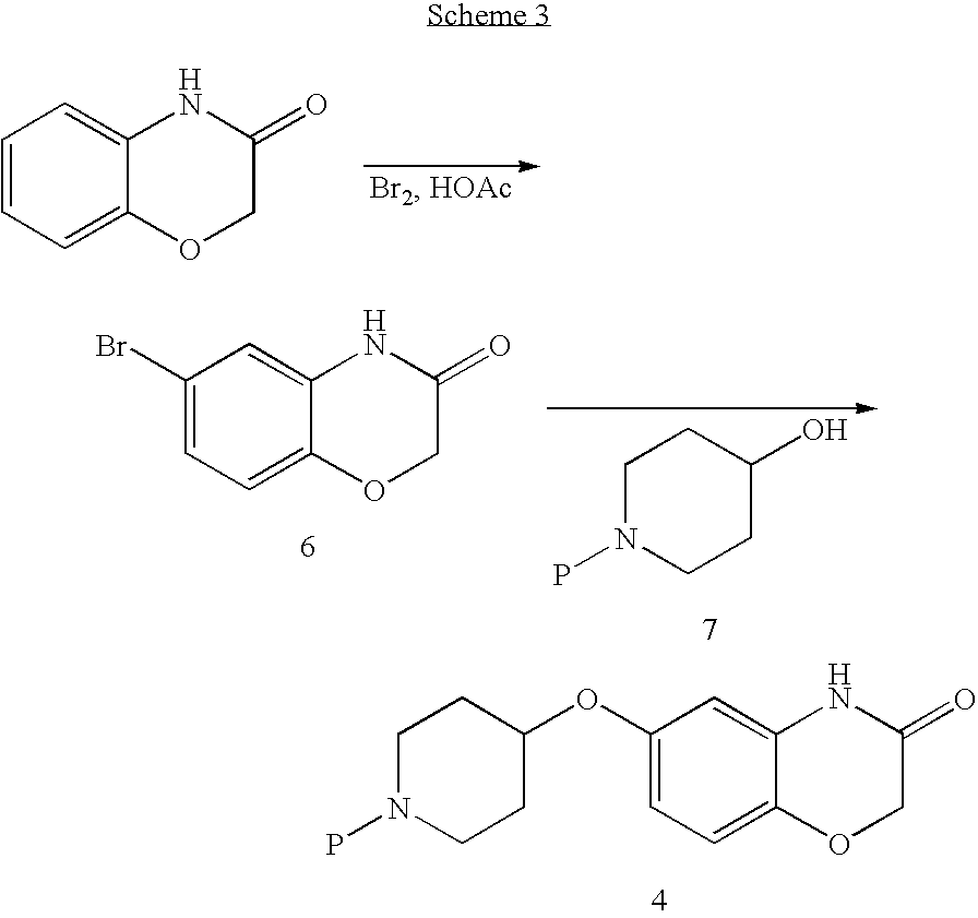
C1=CC=C2C(=C1)NC(=O)CO2.C1(Br)=CC=C2C(=C1)NC(=O)CO2.C1N(P)CCC(O)C1.C1(OC2CCN(P)CC2)=CC=C2C(=C1)NC(=O)CO2
